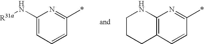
C1(N[R31a])=CC=CC(*)=N1.C12=C(C=CC(*)=N1)CCCN2
